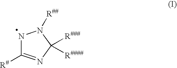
N1C([R#])=NC([R###])([R####])N1[R##]
